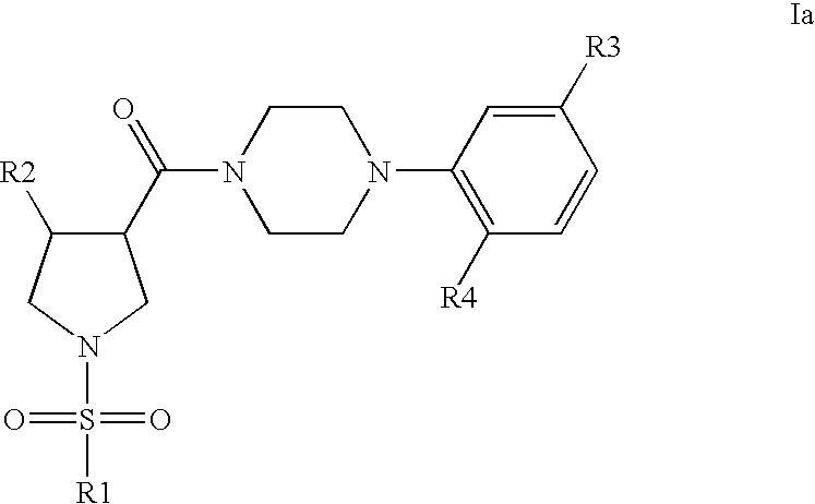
C1(C(=O)N2CCN(C3=C([R4])C=CC([R3])=C3)CC2)C([R2])CN(S(=O)(=O)[R1])C1
